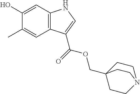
C1(O)=CC2=C(C=C1C)C(C(=O)OCC13CCN(CC1)CC3)=CN2
